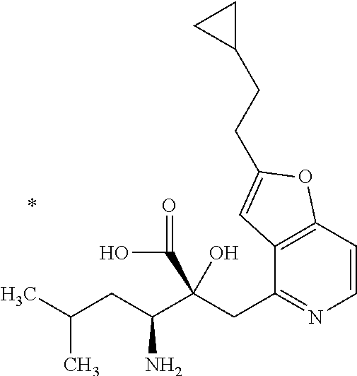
C1=CC2=C(C(CC(C(CC(C)C)N)(C(=O)O)O)=N1)C=C(CCC1CC1)O2
